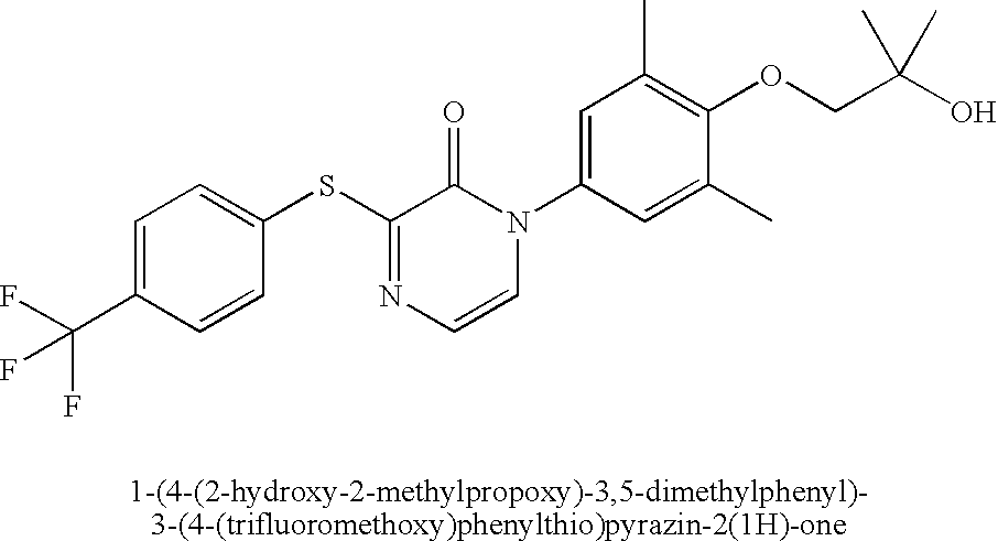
S(C1=NC=CN(C2=CC(C)=C(OCC(O)(C)C)C(C)=C2)C1=O)C1=CC=C(C(F)(F)F)C=C1
